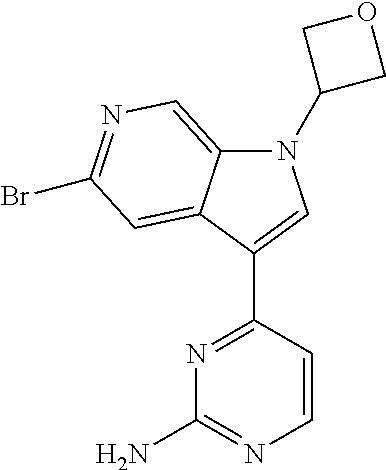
N1=C(C2=CN(C3COC3)C3=CN=C(Br)C=C32)C=CN=C1N
